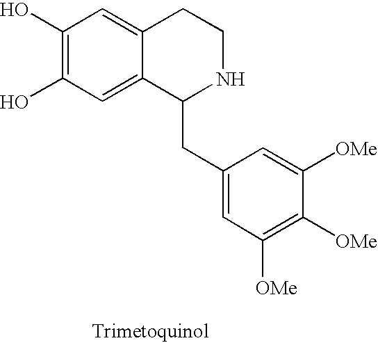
C1(O)=C(O)C=C2C(=C1)CCNC2CC1=CC([OMe])=C([OMe])C([OMe])=C1
